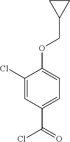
C1(Cl)=CC(C(=O)Cl)=CC=C1OCC1CC1
